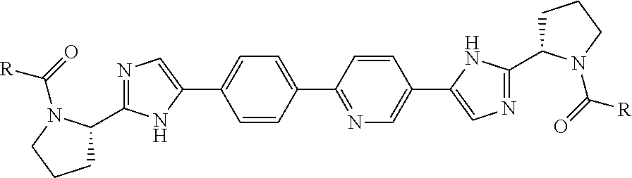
N1=C(C2CCCN2C(=O)[R])NC(C2=CC=C(C3=NC=C(C4=CN=C(C5CCCN5C(=O)[R])N4)C=C3)C=C2)=C1
